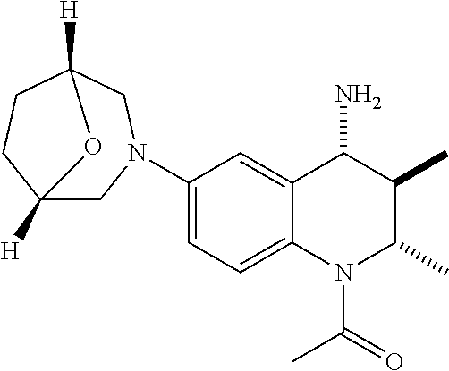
C1(N2CC3([H])CCC([H])(C2)O3)=CC=C2C(=C1)C(N)C(C)C(C)N2C(C)=O
